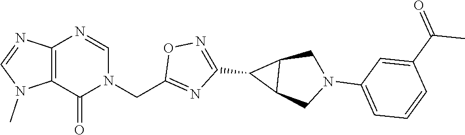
C12=C(C(=O)N(CC3=NC(C4C5C4CN(C4=CC=CC(C(=O)C)=C4)C5)=NO3)C=N1)N(C)C=N2
